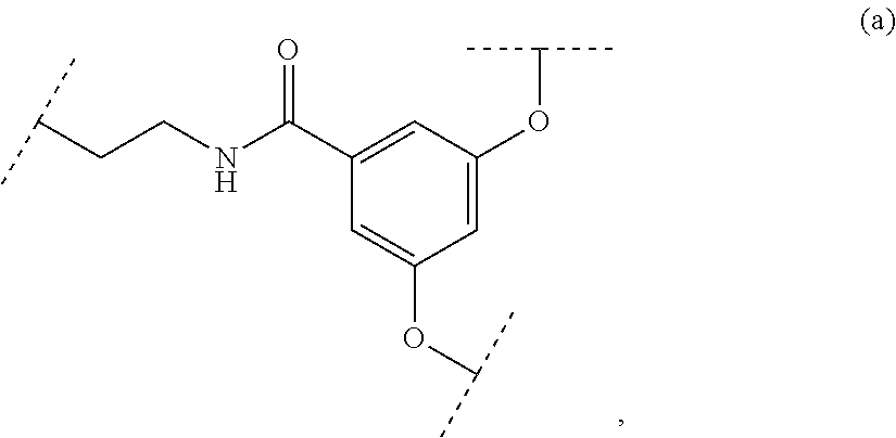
C1(C(NCCC(C)C)=O)=CC(OC(C)C)=CC(OC(C)C)=C1
